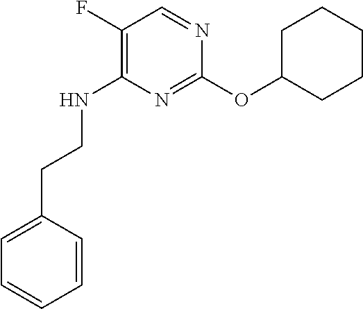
N1=C(OC2CCCCC2)N=CC(F)=C1NCCC1=CC=CC=C1
